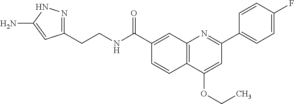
C1(C(NCCC2=NNC(N)=C2)=O)=CC2=C(C=C1)C(OCC)=CC(C1=CC=C(F)C=C1)=N2
